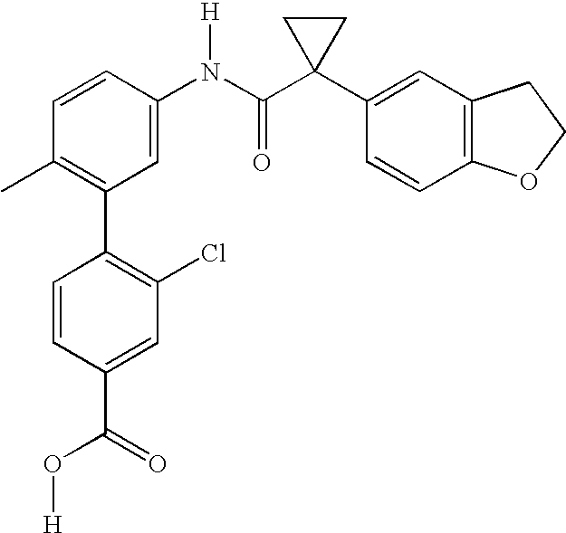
C1=CC(N(C(C2(C3=CC4=C(C=C3)OCC4)CC2)=O)[H])=CC(C2=C(Cl)C=C(C(O[H])=O)C=C2)=C1C
